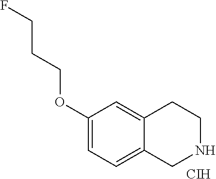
C(COC1=CC=C2C(=C1)CCNC2)CF.[CIH]
